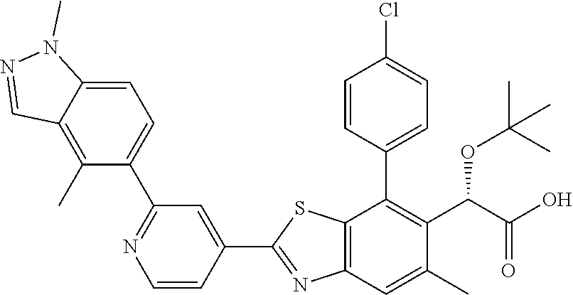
C1=CC(C2=C(C(OC(C)(C)C)C(=O)O)C(C)=CC3=C2SC(C2=CC(C4=CC=C5C(=C4C)C=NN5C)=NC=C2)=N3)=CC=C1Cl
